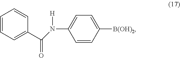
C1=CC=C(C(=O)N([H])C2=CC=C([B(OH)2])C=C2)C=C1
